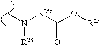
[R25a](C(O[R25])=O)N(C)[R23]
